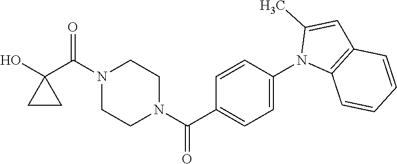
OC1(C(N2CCN(C(=O)C3=CC=C(N4C5=C(C=C4C)C=CC=C5)C=C3)CC2)=O)CC1
